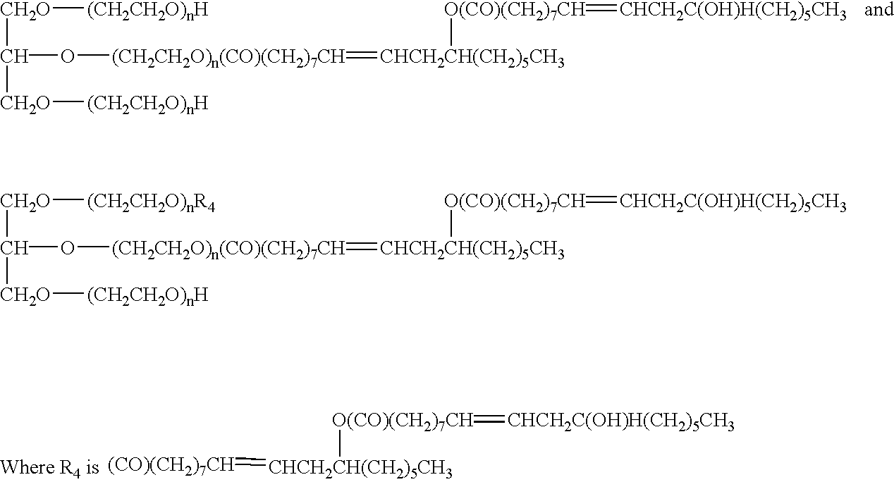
[(CO)(CH2)7CH]=[CHCH2CH(CH2)5CH3][O(CO)(CH2)7CH]=[CHCH2C(OH)H(CH2)5CH3].[CH2O](C(O[(CH2CH2O)n(CO)(CH2)7CH]=[CHCH2CH(CH2)5CH3][O(CO)(CH2)7CH]=[CHCH2C(OH)H(CH2)5CH3])[CH2O][(CH2CH2O)nH])[(CH2CH2O)nR4].[CH2O](C(O[(CH2CH2O)n(CO)(CH2)7CH]=[CHCH2CH(CH2)5CH3][O(CO)(CH2)7CH]=[CHCH2C(OH)H(CH2)5CH3])[CH2O][(CH2CH2O)nH])[(CH2CH2O)nH]
